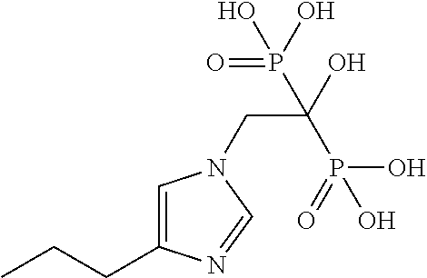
C1=C(CCC)N=CN1CC(O)(P(=O)(O)O)P(O)(O)=O
